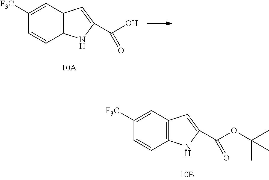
C12=C(C=C([F3C])C=C1)C=C(C(OC(C)(C)C)=O)N2.C12=C(C=C([F3C])C=C1)C=C(C(O)=O)N2
